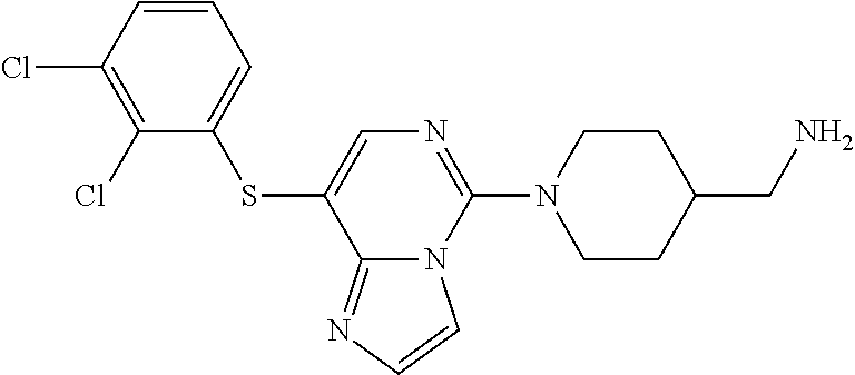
C1=CC(Cl)=C(Cl)C(SC2=CN=C(N3CCC(CN)CC3)N3C2=NC=C3)=C1
